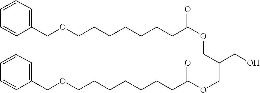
C1=CC=C(COCCCCCCCC(=O)OCC(COC(CCCCCCCOCC2=CC=CC=C2)=O)CO)C=C1
